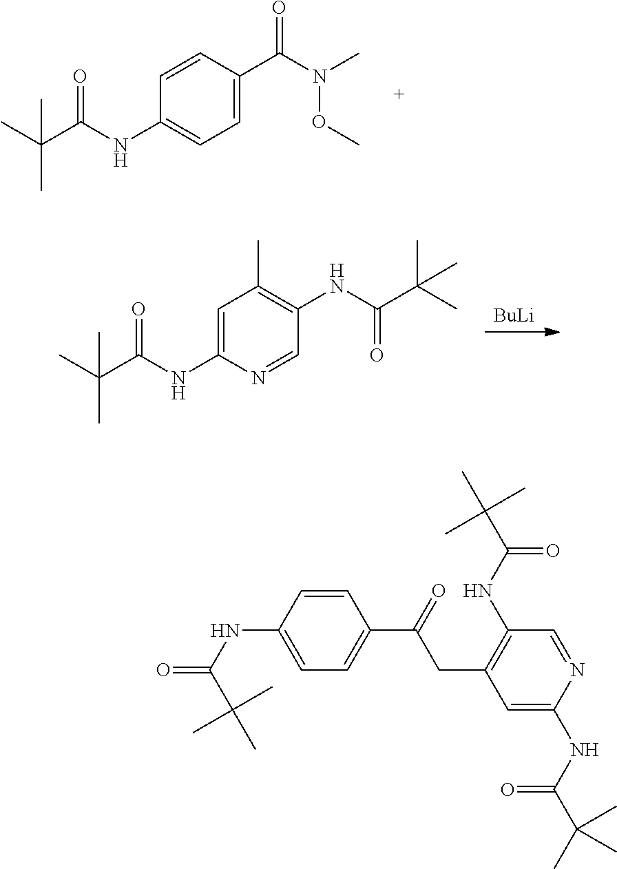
C1(NC(C(C)(C)C)=O)=CC=C(C(N(C)OC)=O)C=C1.[BuLi].C1(NC(C(C)(C)C)=O)=CC(C)=C(NC(C(C)(C)C)=O)C=N1.C1=CC(NC(=O)C(C)(C)C)=CC=C1C(=O)CC1=C(NC(=O)C(C)(C)C)C=NC(NC(C(C)(C)C)=O)=C1
